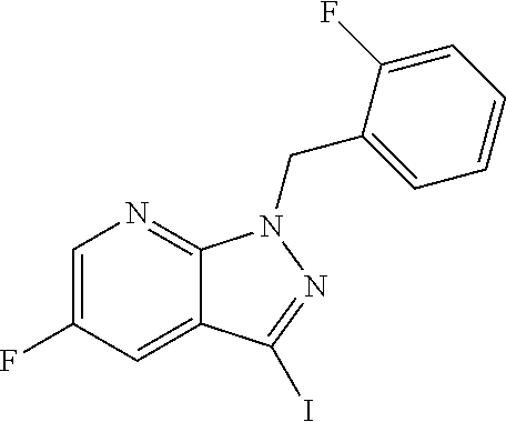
C1=C(F)C=C2C(=N1)N(CC1=CC=CC=C1F)N=C2I
